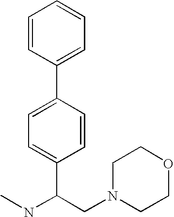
N(C(CN1CCOCC1)C1=CC=C(C2=CC=CC=C2)C=C1)C
